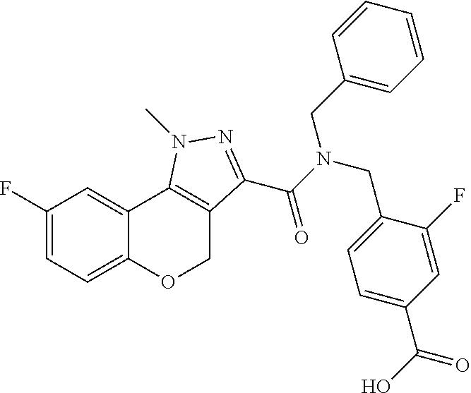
C1(F)=CC=C2C(=C1)C1=C(CO2)C(C(N(CC2=CC=C(C(=O)O)C=C2F)CC2=CC=CC=C2)=O)=NN1C
